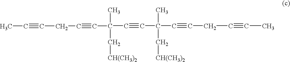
C(C#CC(C#CCC#CC)(C)C[CH(CH3)2])(C)(C[CH(CH3)2])C#CCC#CC
